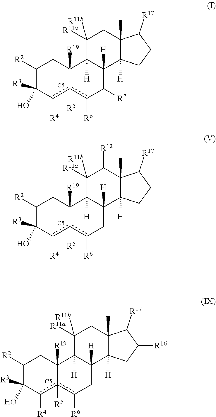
C1([R2])C(O)([R3])c([R4])c2([R5])c([R6])C([R7])C3([H])C([H])(C2([R19])C1)C([R11a])([R11b])CC1(C)C3([H])CCC1[R17].[C5].C1([R2])C(O)([R3])c([R4])c2([R5])c([R6])CC3([H])C([H])(C2([R19])C1)C([R11a])([R11b])C([R12])C1(C)C3([H])CCC1[R17].[C5].C1([R2])C(O)([R3])c([R4])c2([R5])c([R6])CC3([H])C([H])(C2([R19])C1)C([R11a])([R11b])CC1(C)C3([H])CC([R16])C1[R17].[C5]
